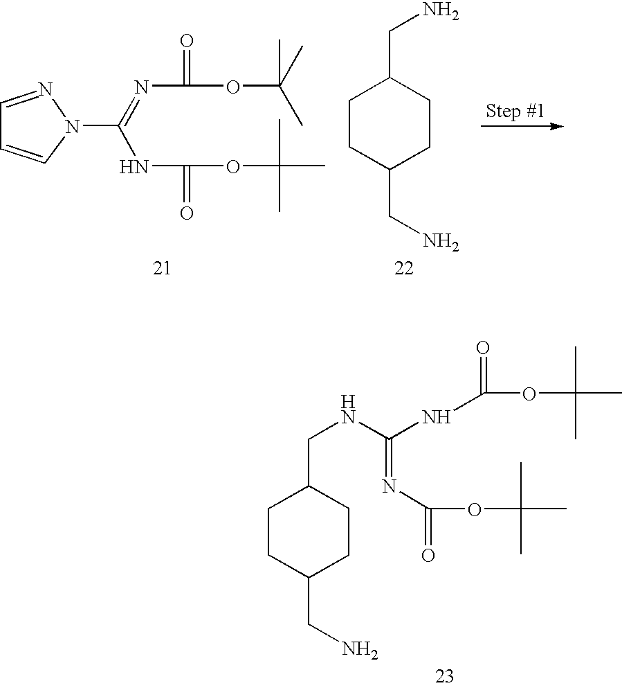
C1=NN(C(NC(OC(C)(C)C)=O)=NC(OC(C)(C)C)=O)C=C1.C1CC(CN)CCC1CN.C1CC(CN)CCC1CNC(NC(OC(C)(C)C)=O)=NC(OC(C)(C)C)=O
